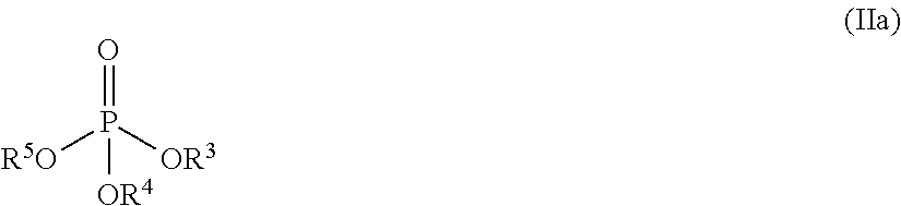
[R5O]P([OR3])(=O)[OR4]
